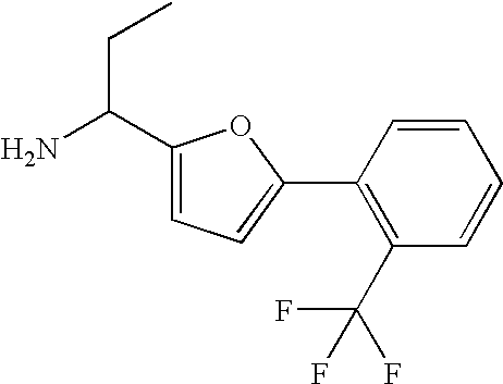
NC(C1=CC=C(C2=C(C(F)(F)F)C=CC=C2)O1)CC
